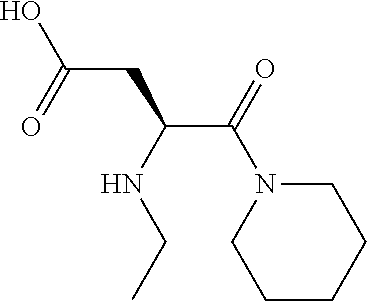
C1CCCN(C(C(CC(O)=O)NCC)=O)C1
